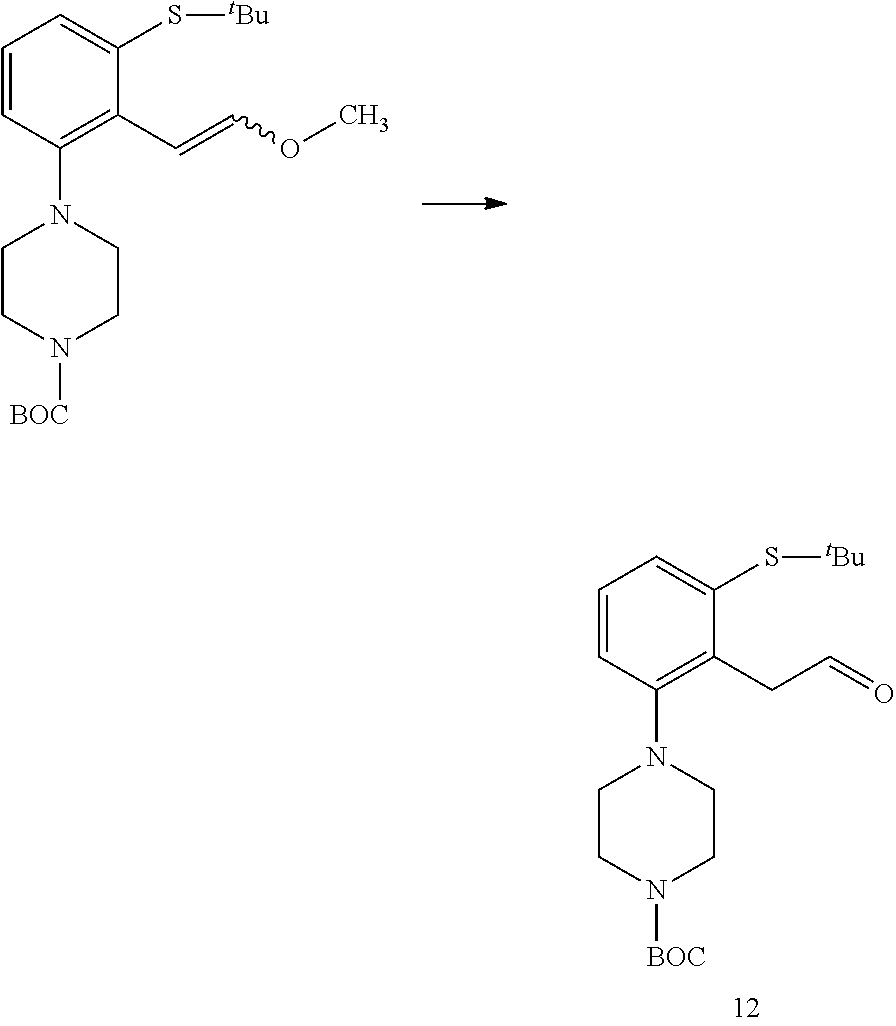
C1=CC(N2CCN([BOC])CC2)=C(C=COC)C(S[tBu])=C1.C1=CC(N2CCN([BOC])CC2)=C(CC=O)C(S[tBu])=C1
